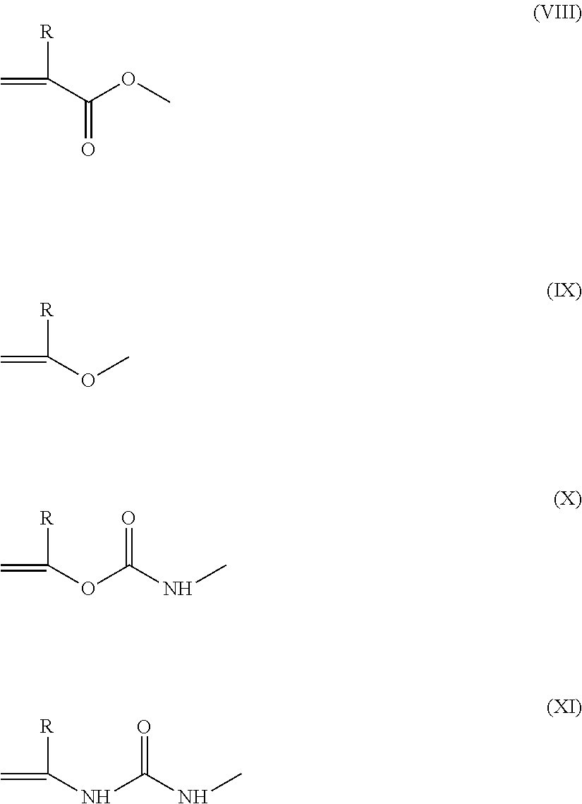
C(OC)(C([R])=C)=O.[R]C(OC)=C.[R]C(OC(NC)=O)=C.[R]C(NC(=O)NC)=C
